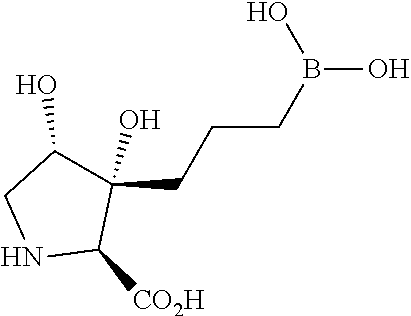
C1(CCCB(O)O)(O)C(O)CNC1[CO2H]
